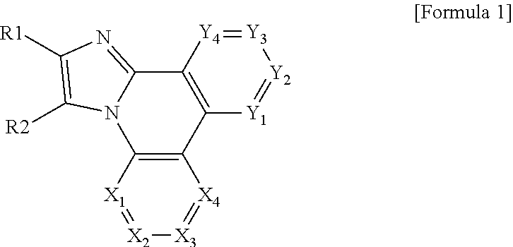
C12=C(C3=C(N4C1=NC([R1])=C4[R2])[X1]=[X2][X3]=[X4]3)[Y1]=[Y2][Y3]=[Y4]2
